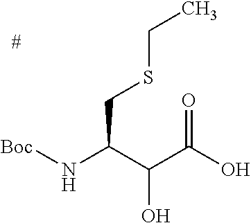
[Boc]NC(C(C(O)=O)O)CSCC
